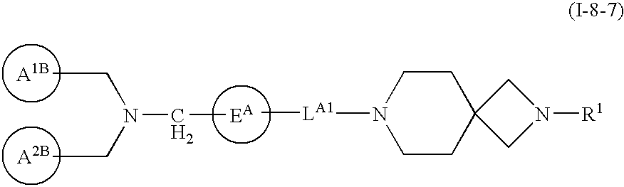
[A1B].[A2B].[EA].C(C)N(CC)CC.[LA1](C)N1CCC2(CC1)CN([R1])C2
